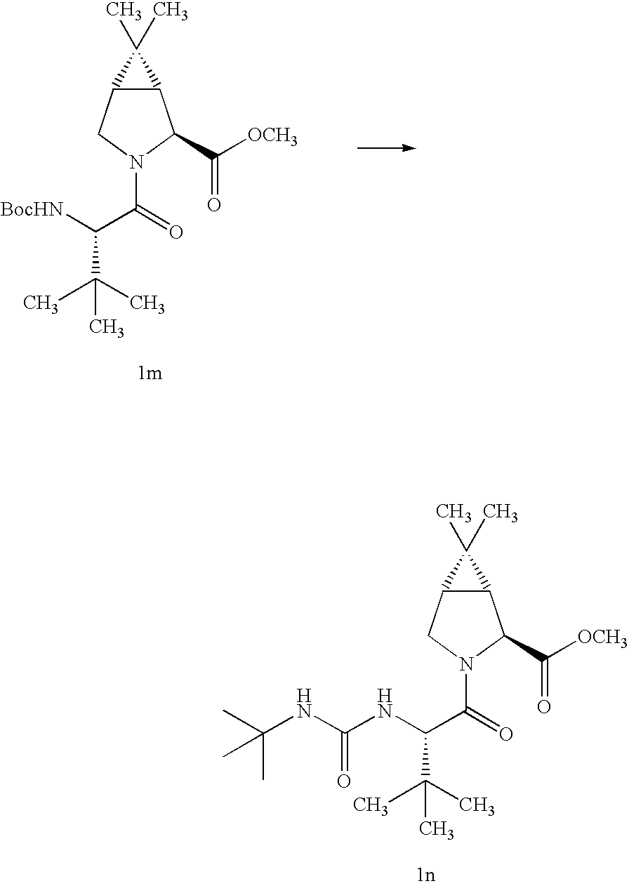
C12C(CN(C(C(NC(NC(C)(C)C)=O)C(C)(C)C)=O)C1C([OCH3])=O)C2(C)C.C12C(CN(C(C([BocHN])C(C)(C)C)=O)C1C([OCH3])=O)C2(C)C
